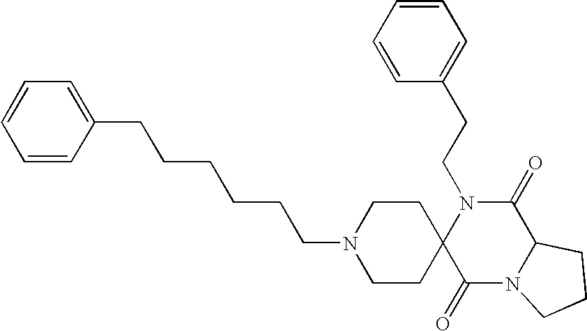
C(N1C2(C(=O)N3C(C1=O)CCC3)CCN(CCCCCCC1=CC=CC=C1)CC2)CC1=CC=CC=C1
